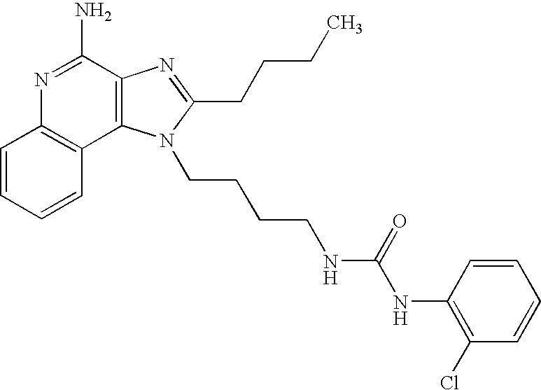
C1=CC=CC2=C1N=C(N)C1=C2N(CCCCNC(NC2=C(Cl)C=CC=C2)=O)C(CCCC)=N1
